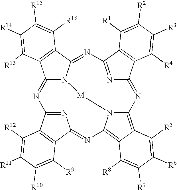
C12=NC3=NC(=NC4=C5C(=C6N4[M]N1C(=NC1=NC(=N6)C4=C1C([R1])=C([R2])C([R3])=C4[R4])C1=C2C([R13])=C([R14])C([R15])=C1[R16])C([R5])=C([R6])C([R7])=C5[R8])C1=C3C([R12])=C([R11])C([R10])=C1[R9]
